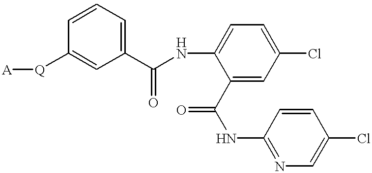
[A][Q]C1=CC(C(NC2=CC=C(Cl)C=C2C(NC2=NC=C(Cl)C=C2)=O)=O)=CC=C1
